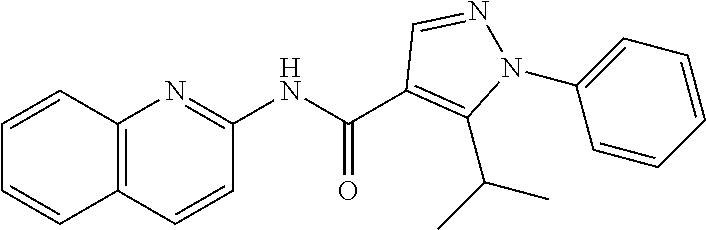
C12=C(C=CC(NC(C3=C(C(C)C)N(C4=CC=CC=C4)N=C3)=O)=N1)C=CC=C2
